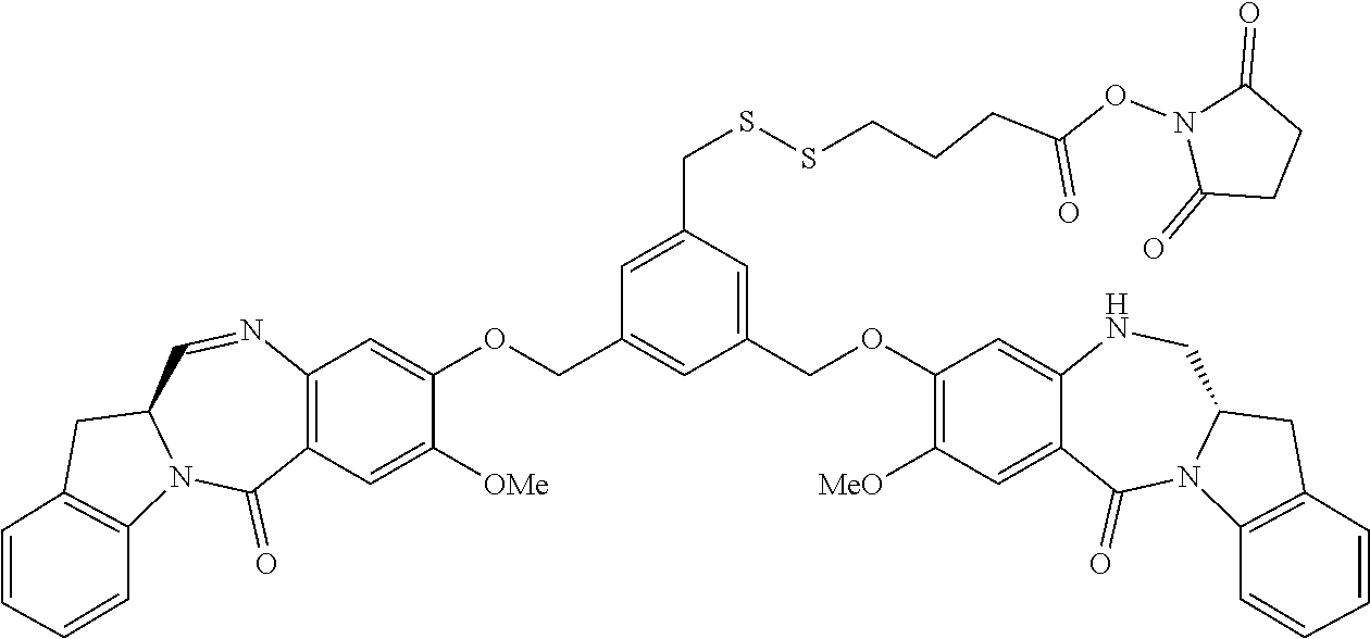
C1(COC2=CC3=C(C=C2[OMe])C(=O)N2C(C=N3)CC3=C2C=CC=C3)=CC(COC2=C([MeO])C=C3C(=C2)NCC2N(C3=O)C3=C(C2)C=CC=C3)=CC(CSSCCCC(ON2C(=O)CCC2=O)=O)=C1
